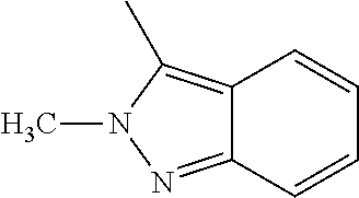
C12=C(C)N(C)N=C1C=CC=C2
